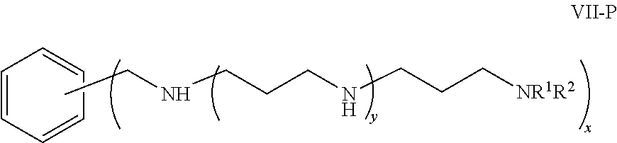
C1=CC=CC=C1.CCNCCCNCCC[NR1R2]
